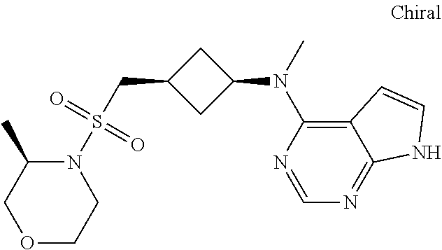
N1(S(CC2CC(N(C)C3=C4C(=NC=N3)NC=C4)C2)(=O)=O)C(C)COCC1
